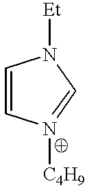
C1=CN([C4H9])=CN1[Et]
